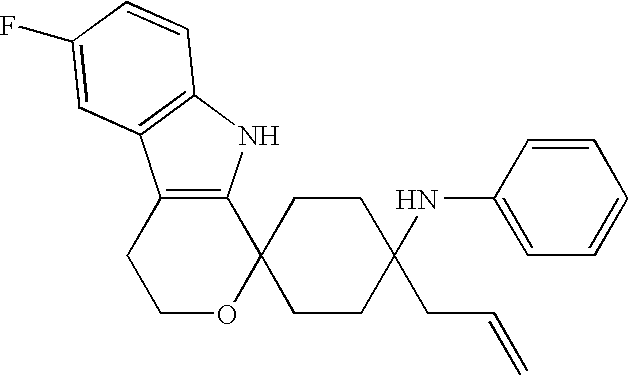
C1OC2(C3=C(C1)C1=C(N3)C=CC(F)=C1)CCC(NC1=CC=CC=C1)(CC=C)CC2
